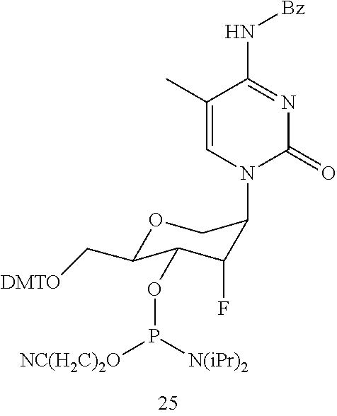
C1(C)=CN(C2C(F)C(OP([N(iPr)2])[NC(H2C)2O])C(C[DMTO])OC2)C(=O)N=C1N[Bz]
